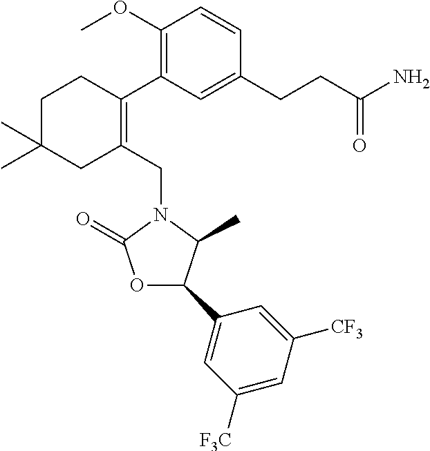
C1(OC)=C(C2=C(CN3C(=O)OC(C4=CC([F3C])=CC([CF3])=C4)C3C)CC(C)(C)CC2)C=C(CCC(N)=O)C=C1
